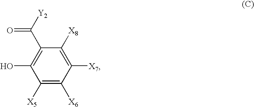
C1([X5])=C([X6])C([X7])=C([X8])C(C([Y2])=O)=C1O
